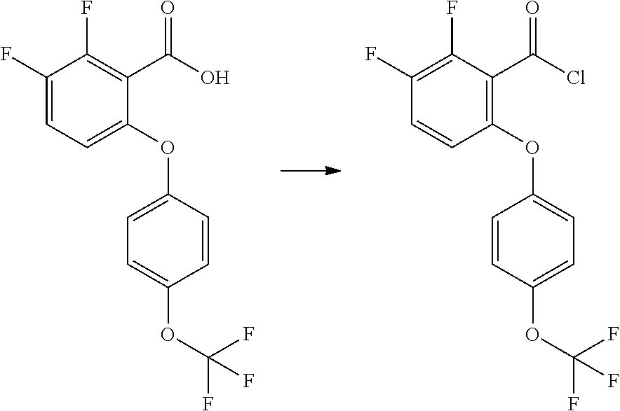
C1(F)=CC=C(OC2=CC=C(OC(F)(F)F)C=C2)C(C(O)=O)=C1F.C1(F)=C(F)C(C(Cl)=O)=C(OC2=CC=C(OC(F)(F)F)C=C2)C=C1
